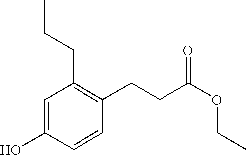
C1=C(O)C=CC(CCC(OCC)=O)=C1CCC
